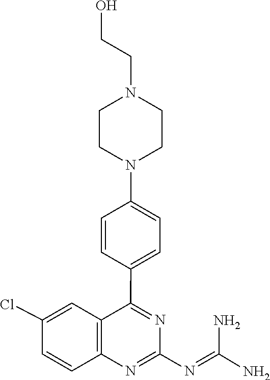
C(=NC1=NC2=C(C=C(Cl)C=C2)C(C2=CC=C(N3CCN(CCO)CC3)C=C2)=N1)(N)N
